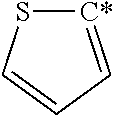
[C*]1=CC=CS1
